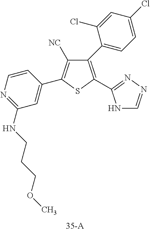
C1(NCCCOC)=NC=CC(C2=C([NC])C(C3=CC=C(Cl)C=C3Cl)=C(C3=NN=CN3)S2)=C1
